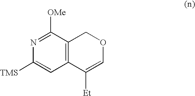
C12=C(C=C([TMS])N=C1[OMe])C([Et])=COC2
